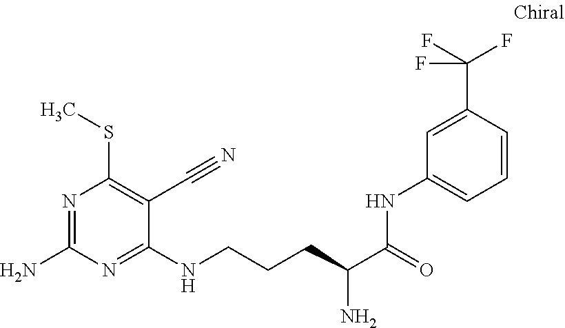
C1(NCCCC(N)C(=O)NC2=CC=CC(C(F)(F)F)=C2)=NC(N)=NC(SC)=C1C#N
